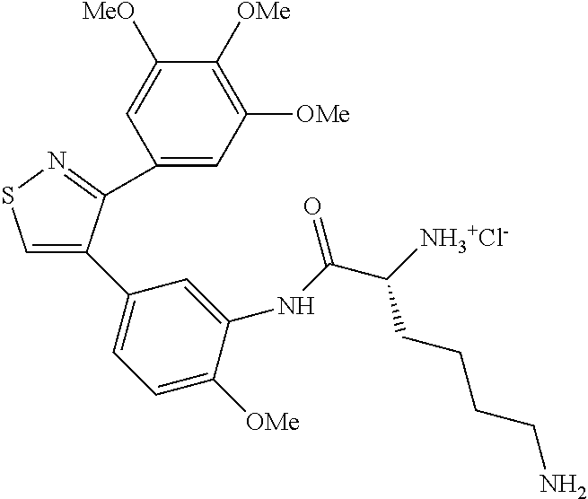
C1(C2=CSN=C2C2=CC([OMe])=C([OMe])C([MeO])=C2)=CC=C([OMe])C(NC(C([NH3+Cl-])CCCCN)=O)=C1
